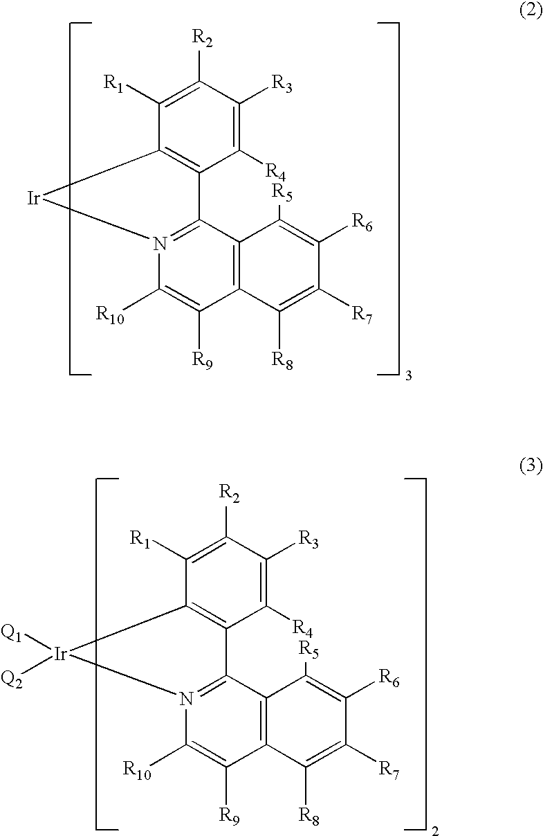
C1([R1])=C([R2])C([R3])=C([R4])C2=C1[Ir]N1=C2C2=C(C([R9])=C1[R10])C([R8])=C([R7])C([R6])=C2[R5].C1([R1])=C([R2])C([R3])=C([R4])C2=C1[Ir]([Q1])([Q2])N1=C2C2=C(C([R9])=C1[R10])C([R8])=C([R7])C([R6])=C2[R5]
